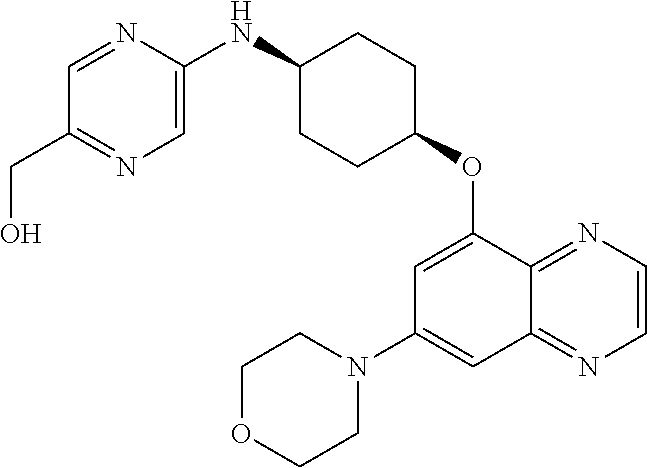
C1=NC(NC2CCC(OC3=CC(N4CCOCC4)=CC4=NC=CN=C34)CC2)=CN=C1CO
